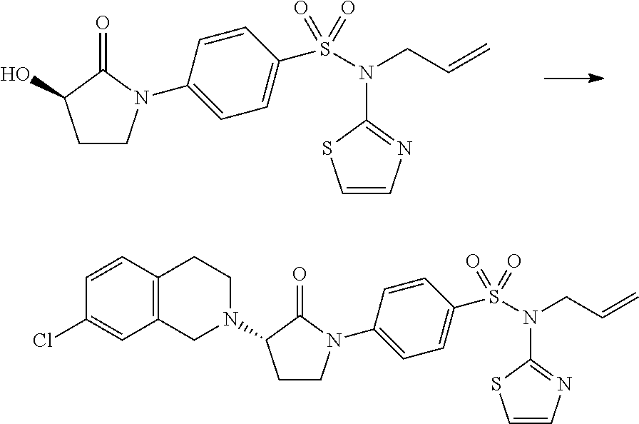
C1CN(C2=CC=C(S(N(C3=NC=CS3)CC=C)(=O)=O)C=C2)C(=O)C1O.C1CN(C2=CC=C(S(N(C3=NC=CS3)CC=C)(=O)=O)C=C2)C(=O)C1N1CC2=C(C=CC(Cl)=C2)CC1
